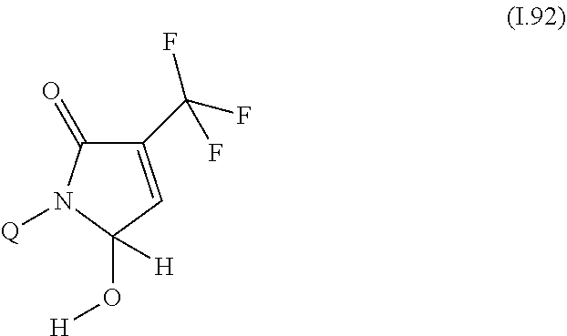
C1(=O)N([Q])C(O[H])([H])C=C1C(F)(F)F
